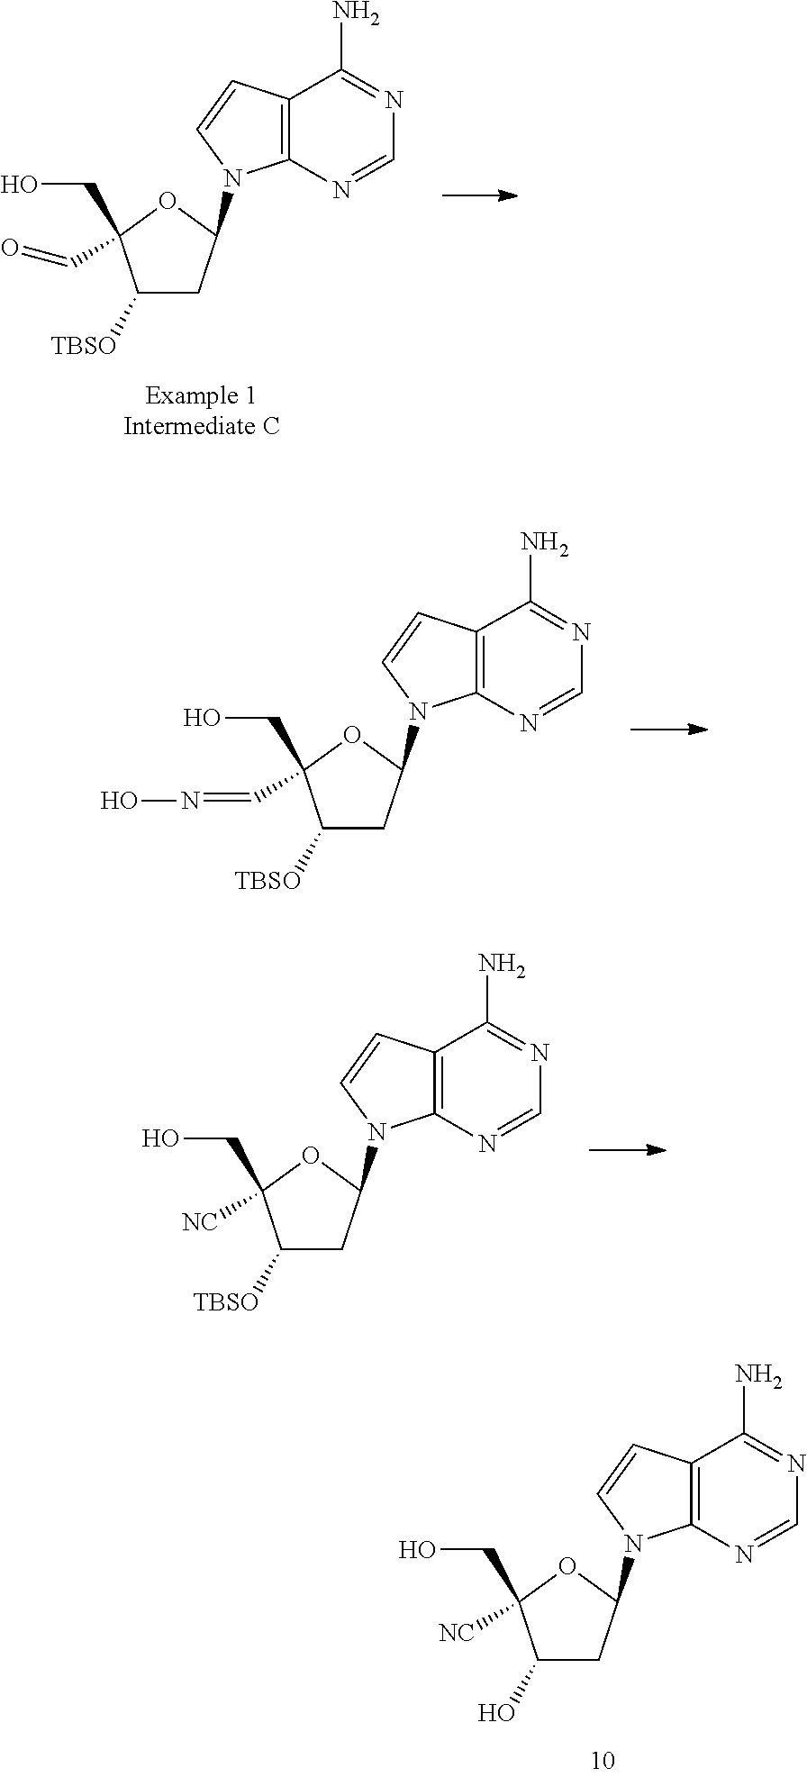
C1([TBSO])CC(N2C3=C(C(N)=NC=N3)C=C2)OC1(CO)C=O.C1([TBSO])CC(N2C3=C(C(N)=NC=N3)C=C2)OC1(CO)C=NO.C1([TBSO])CC(N2C3=C(C(N)=NC=N3)C=C2)OC1(CO)[NC].C1(O)CC(N2C3=C(C(N)=NC=N3)C=C2)OC1(CO)[NC]
